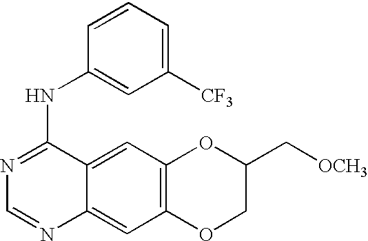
C1=NC2=CC3=C(C=C2C(NC2=CC([CF3])=CC=C2)=N1)OC(C[OCH3])CO3
